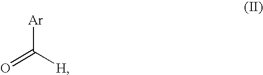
O=C([H])[Ar]
